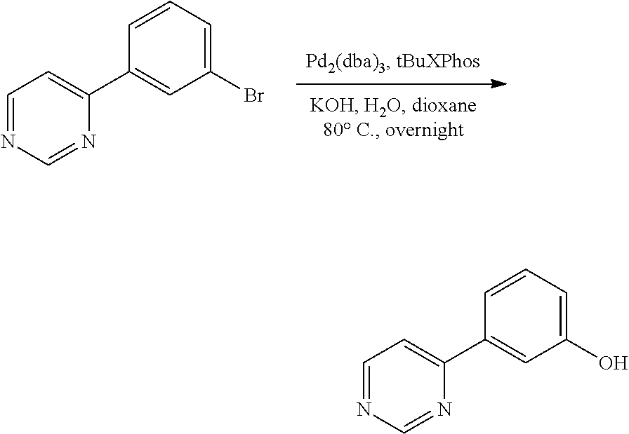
C1(C2=CC=NC=N2)=CC(Br)=CC=C1.C1(C2=CC=NC=N2)=CC(O)=CC=C1
